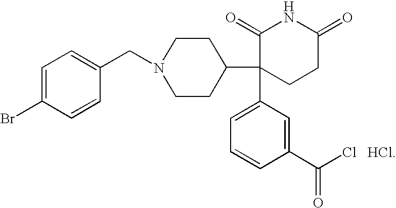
C1(C2(C3=CC=CC(C(Cl)=O)=C3)CCC(=O)NC2=O)CCN(CC2=CC=C(Br)C=C2)CC1.[HCl]
